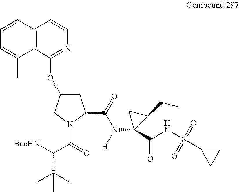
C12=C(C(OC3CC(C(=O)N([H])C4(C(NS(C5CC5)(=O)=O)=O)C(CC)C4)N(C(=O)C([BocHN])C(C)(C)C)C3)=NC=C1)C(C)=CC=C2
